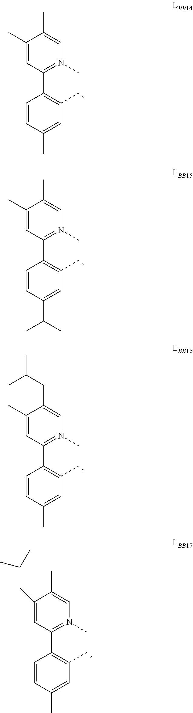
C1(C)=CC(C2=C(C)C=C(C)C=C2)=N(C)C=C1C.C1(C)=CC(C2=C(C)C=C(C(C)C)C=C2)=N(C)C=C1C.C1(C)=CC(C2=C(C)C=C(C)C=C2)=N(C)C=C1CC(C)C.C1(CC(C)C)=CC(C2=C(C)C=C(C)C=C2)=N(C)C=C1C
